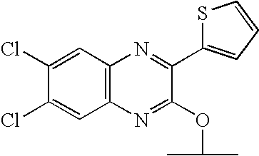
C12=C(N=C(OC(C)C)C(C3=CC=CS3)=N1)C=C(Cl)C(Cl)=C2
